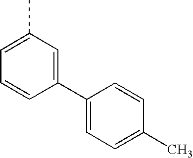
C1(C)=CC=CC(C2=CC=C(C)C=C2)=C1
